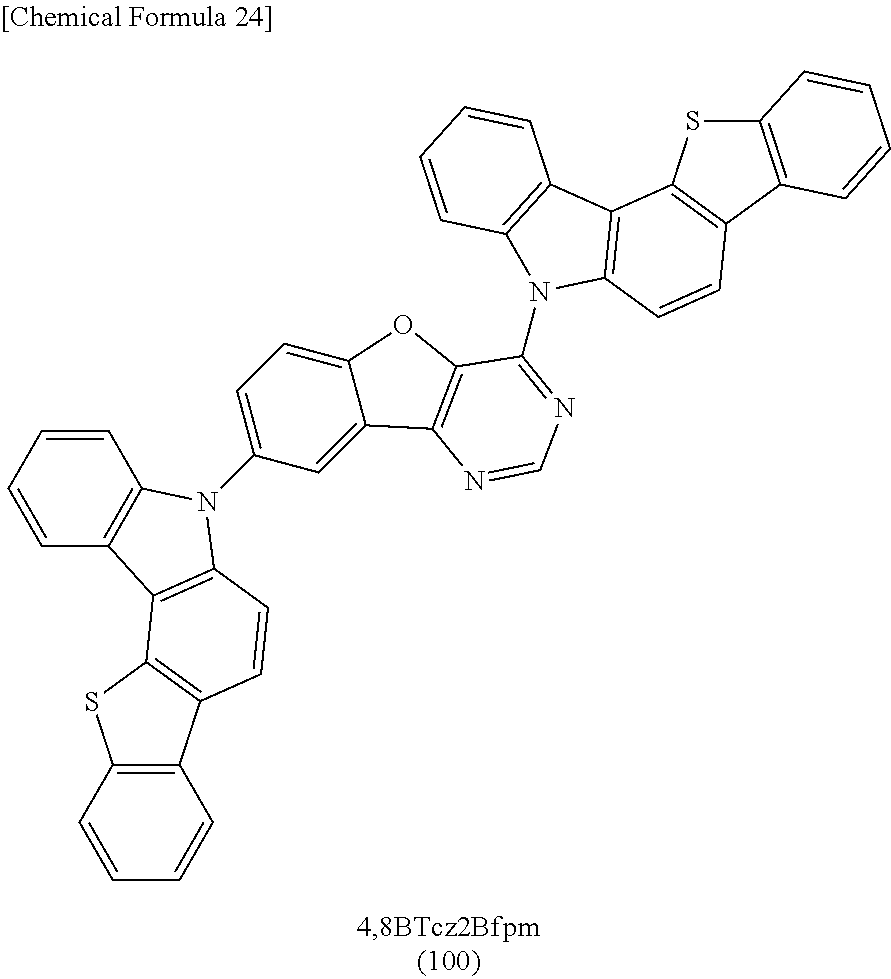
C1=CC=CC2=C1N(C1=CC=C3C(=C1)C1=C(O3)C(N3C4=C(C5=C(C6=C(S5)C=CC=C6)C=C4)C4=C3C=CC=C4)=NC=N1)C1=C2C2=C(C=C1)C1=C(S2)C=CC=C1
